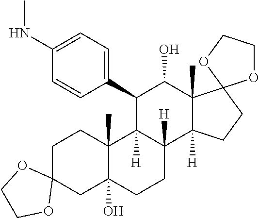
C1C2(CC3(O)C(C)(C1)C1([H])C([H])(CC3)C3([H])C(C)(C(O)C1C1=CC=C(NC)C=C1)C1(CC3)OCCO1)OCCO2
